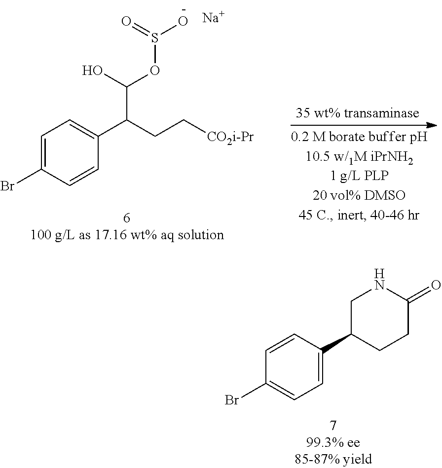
C1=CC(C2CCC(=O)NC2)=CC=C1Br.C1=C(Br)C=CC(C(CC[CO2i-Pr])C(O)OS(O)=O)=C1.[Na]
